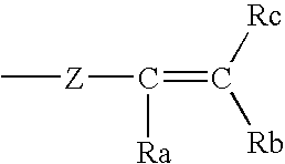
C[Z]C(=C([Rb])[Rc])[Ra]
